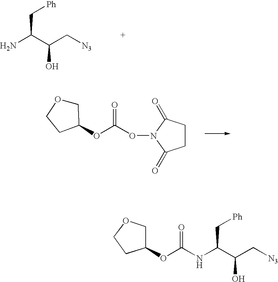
NC(C(C[N3])O)C[Ph].C1COCC1OC(=O)ON1C(=O)CCC1=O.C1COCC1OC(=O)NC(C(C[N3])O)C[Ph]
